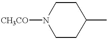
C1N([CH3CO])CCC(C)C1
